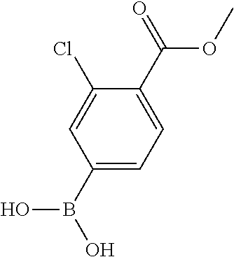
C1(Cl)=CC(B(O)O)=CC=C1C(OC)=O
